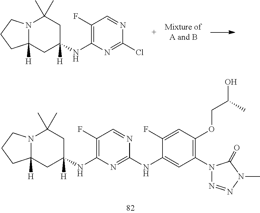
N12C([H])(CC(NC3=C(F)C=NC(Cl)=N3)([H])CC1(C)C)CCC2.N12C([H])(CC(NC3=C(F)C=NC(NC4=CC(N5N=NN(C)C5=O)=C(OCC(O)C)C=C4F)=N3)([H])CC1(C)C)CCC2
